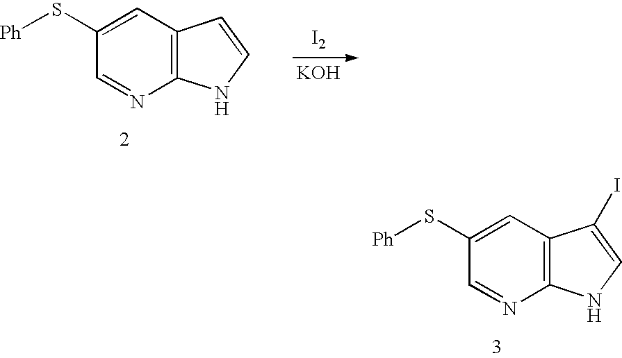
C1(S[Ph])=CC2=C(N=C1)NC=C2.[KOH].[I2].C1(S[Ph])=CC2=C(N=C1)NC=C2I
